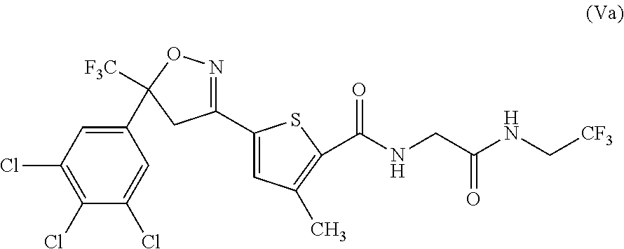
C1=C(Cl)C(Cl)=C(Cl)C=C1C1([F3C])ON=C(C2=CC(C)=C(C(NCC(NC[CF3])=O)=O)S2)C1
